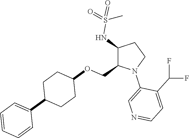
C1(NS(=O)(=O)C)C(COC2CCC(C3=CC=CC=C3)CC2)N(C2=CN=CC=C2C(F)F)CC1
